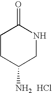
C1CC(N)CNC1=O.Cl
